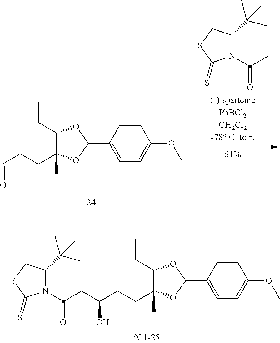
N1(C(C)=O)C(C(C)(C)C)CSC1=S.C1(C=C)C(CCC=O)(C)OC(C2=CC=C(OC)C=C2)O1.N1(C(CC(CCC2(C)C(C=C)OC(C3=CC=C(OC)C=C3)O2)O)=O)C(C(C)(C)C)CSC1=S
